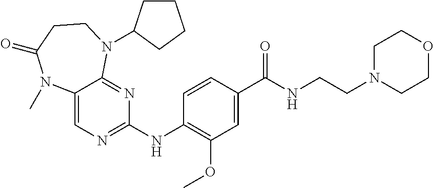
C1(NC2=NC=C3C(=N2)N(C2CCCC2)CCC(=O)N3C)=C(OC)C=C(C(NCCN2CCOCC2)=O)C=C1
